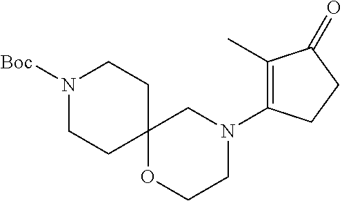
N1([Boc])CCC2(CC1)OCCN(C1=C(C)C(=O)CC1)C2
